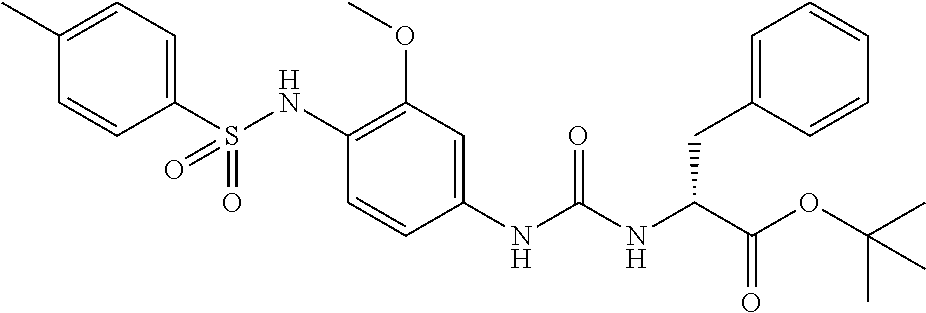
C1(S(NC2=C(OC)C=C(NC(NC(C(=O)OC(C)(C)C)CC3=CC=CC=C3)=O)C=C2)(=O)=O)=CC=C(C)C=C1
